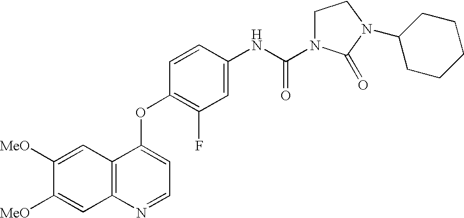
C12=C(N=CC=C1OC1=C(F)C=C(NC(=O)N3CCN(C4CCCCC4)C3=O)C=C1)C=C([MeO])C([MeO])=C2
